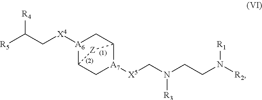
[R4]C(C[X4][A6]1C2C[A7]([X5]CN(CCN([R2])[R1])[R3])C(C1)[Z]2)[R5]
